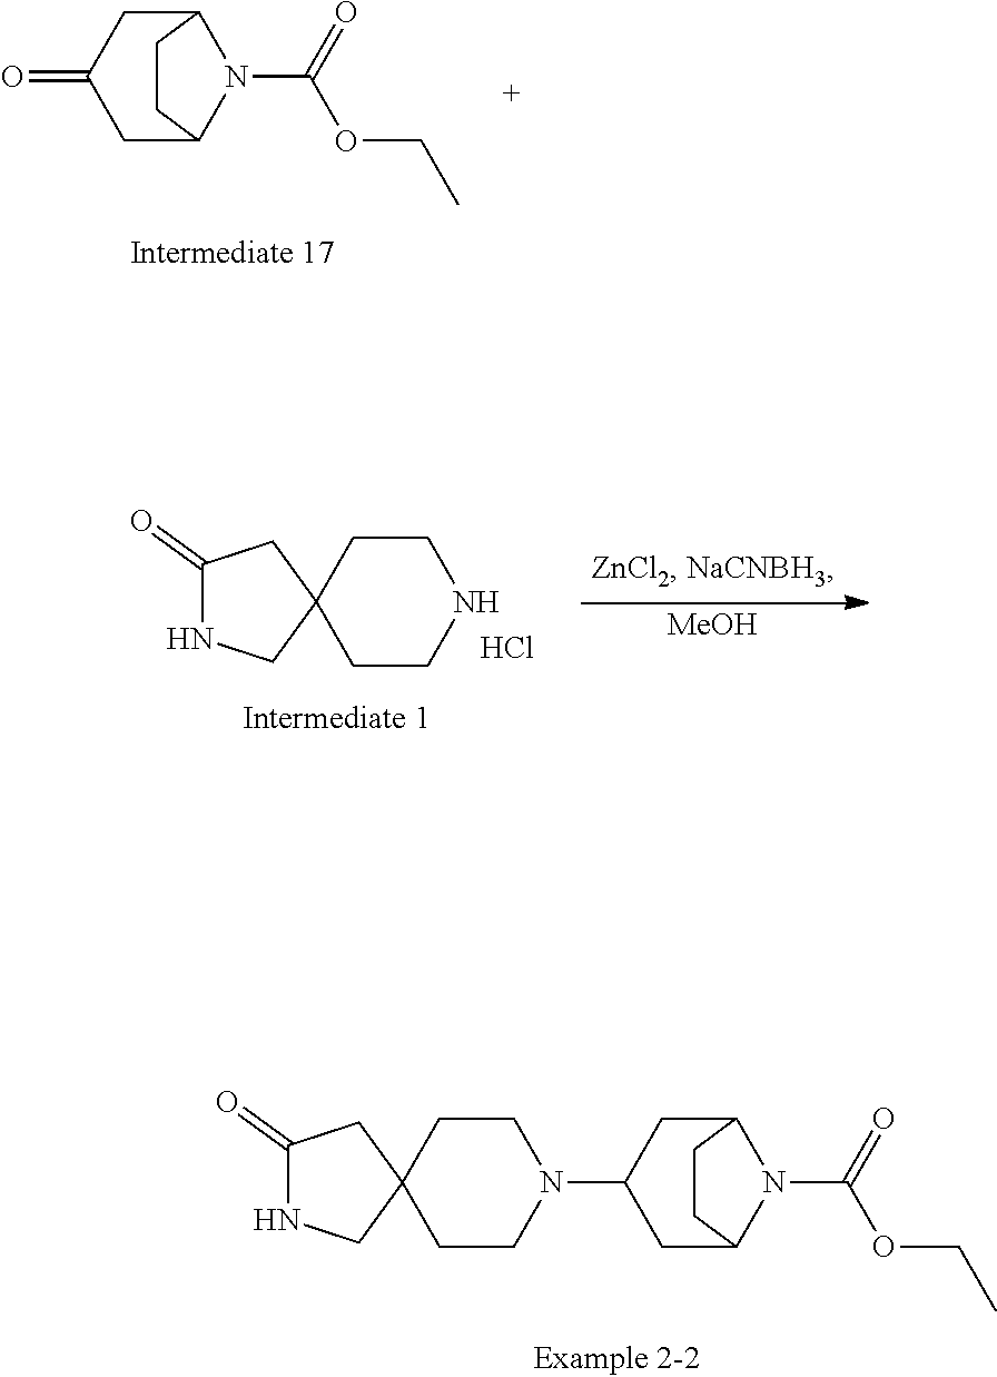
C12CC(=O)CC(N1C(=O)OCC)CC2.C1CC2(CCN1)CC(=O)NC2.Cl.[MeOH].C1CC2(CCN1C1CC3N(C(=O)OCC)C(C1)CC3)CC(=O)NC2
